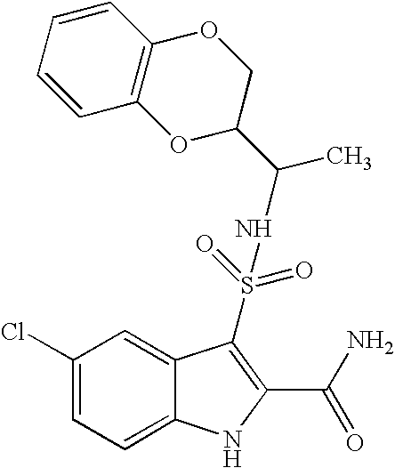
C1(Cl)=CC=C2C(=C1)C(S(NC(C1COC3=C(O1)C=CC=C3)C)(=O)=O)=C(C(N)=O)N2
